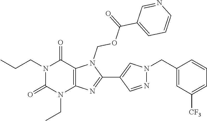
N1(CCC)C(=O)N(CC)C2=C(C1=O)N(COC(C1=CC=CN=C1)=O)C(C1=CN(CC3=CC([CF3])=CC=C3)N=C1)=N2
